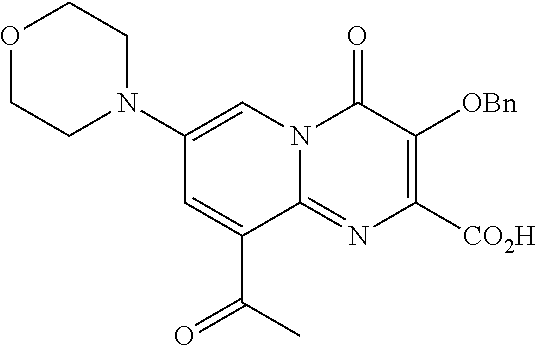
N1(C2=CN3C(=NC([CO2H])=C([OBn])C3=O)C(C(=O)C)=C2)CCOCC1
